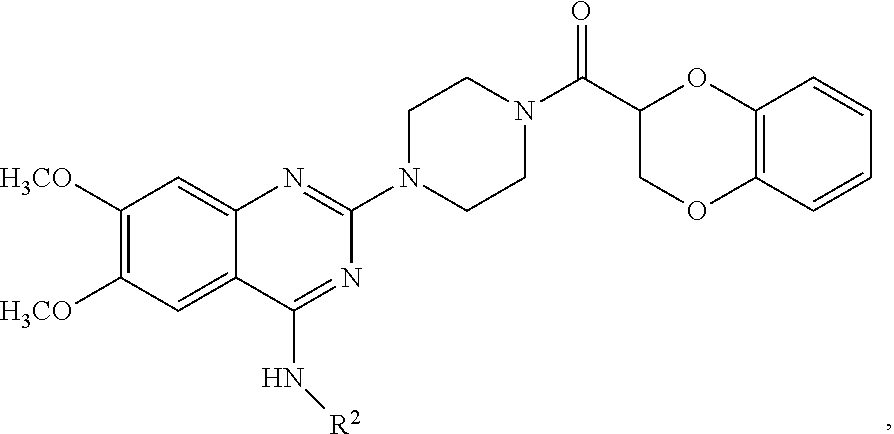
C1([H3CO])=C([H3CO])C=C2C(=C1)N=C(N1CCN(C(C3OC4=C(C=CC=C4)OC3)=O)CC1)N=C2N[R2]
